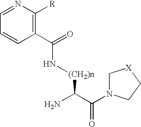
C1=NC([R])=C(C(N[(CH2)n]C(N)C(=O)N2C[X]CC2)=O)C=C1
